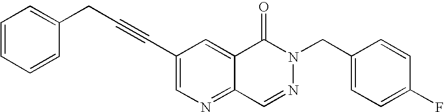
C1=CC=CC(CC#CC2=CN=C3C(=C2)C(=O)N(CC2=CC=C(F)C=C2)N=C3)=C1
